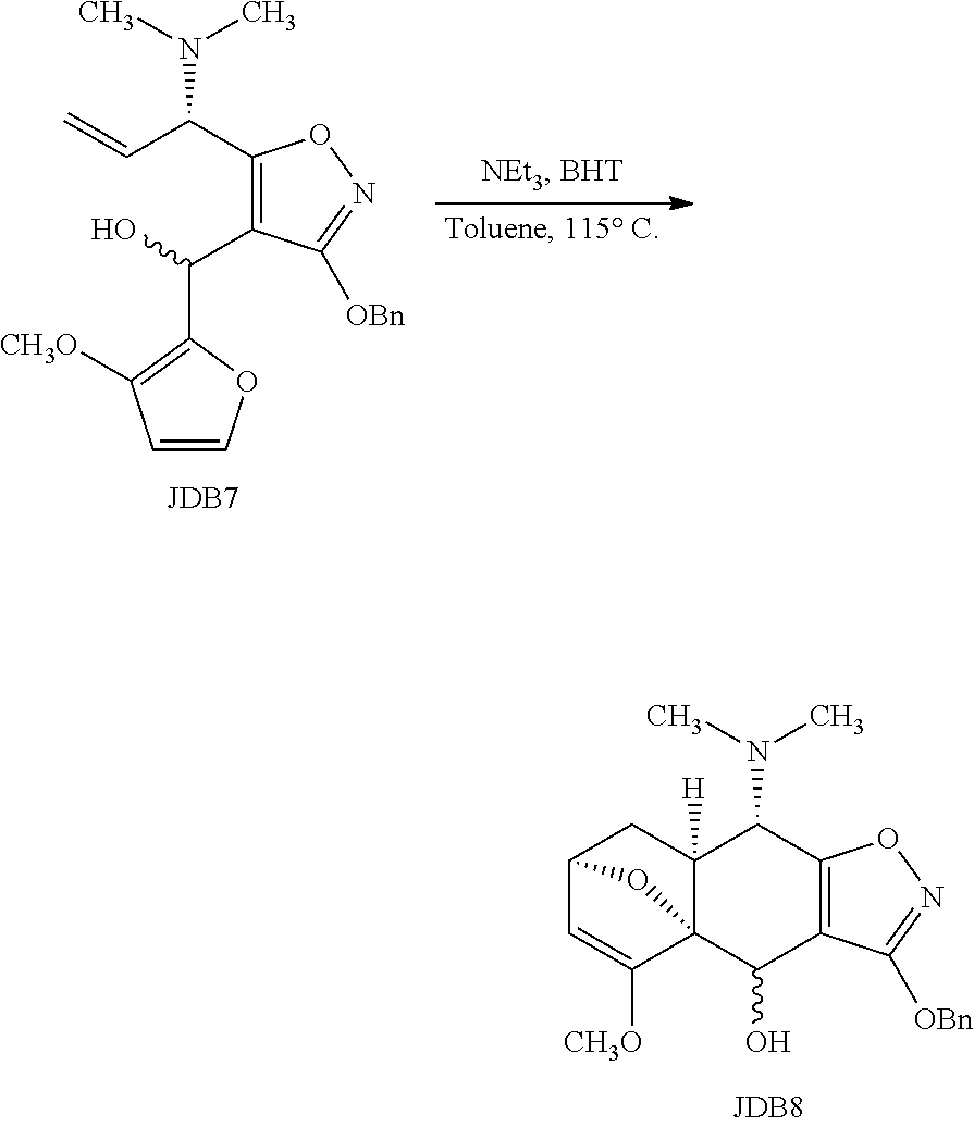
C12=C(C([OBn])=NO1)C(O)C13C([H])(C2N(C)C)CC(C=C1[CH3O])O3.C1(C(N(C)C)C=C)=C(C(O)C2=C([CH3O])C=CO2)C([OBn])=NO1
